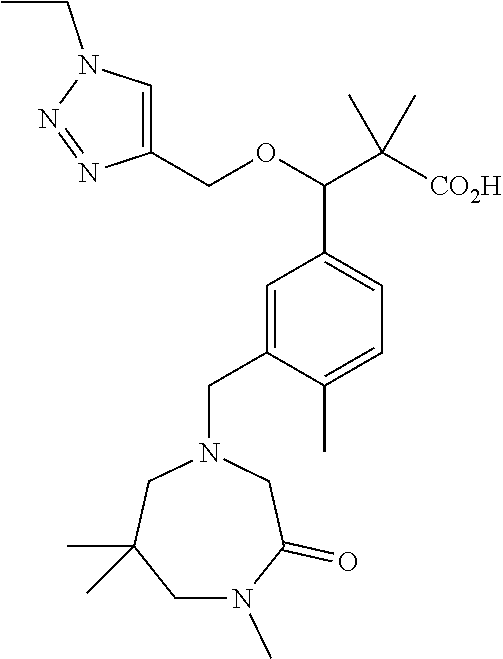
C1=C(COC(C([CO2H])(C)C)C2=CC=C(C)C(CN3CC(C)(C)CN(C)C(=O)C3)=C2)N=NN1CC
